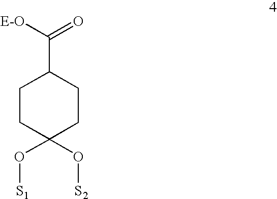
C1CC(O[S1])(O[S2])CCC1C([E-O])=O
